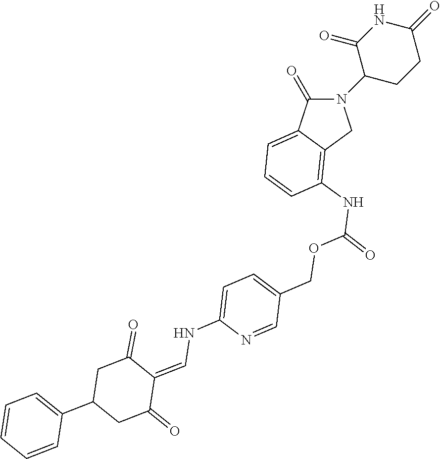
N1(C2CCC(=O)NC2=O)C(=O)C2=CC=CC(NC(=O)OCC3=CC=C(NC=C4C(=O)CC(C5=CC=CC=C5)CC4=O)N=C3)=C2C1
